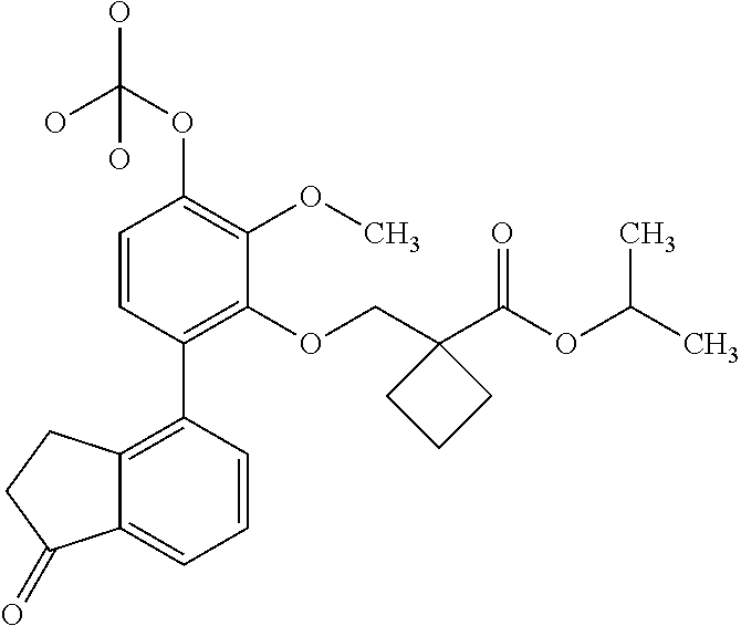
C1=CC(C2=C3C(=CC=C2)C(=O)CC3)=C(OCC2(C(OC(C)C)=O)CCC2)C(OC)=C1OC(O)(O)O
